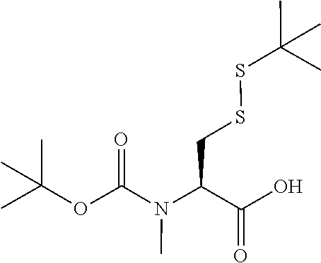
S(SC(C)(C)C)CC(N(C)C(OC(C)(C)C)=O)C(O)=O
